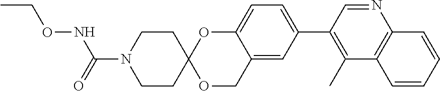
N1=CC(C2=CC=C3C(=C2)COC2(O3)CCN(C(=O)NOCC)CC2)=C(C)C2=C1C=CC=C2
